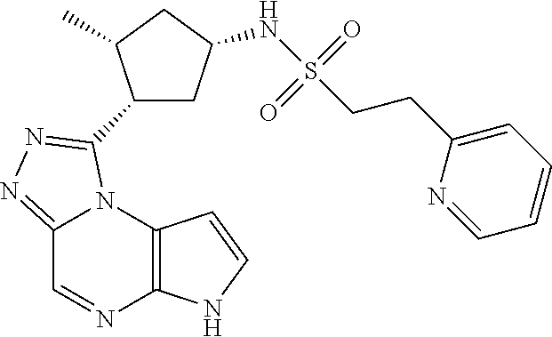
C12=C(N3C(=NN=C3C3CC(NS(CCC4=CC=CC=N4)(=O)=O)CC3C)C=N1)C=CN2
